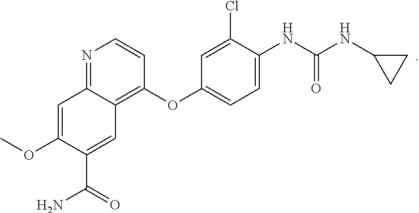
N1=C2C(=C(OC3=CC=C(NC(NC4CC4)=O)C(Cl)=C3)C=C1)C=C(C(=O)N)C(OC)=C2
